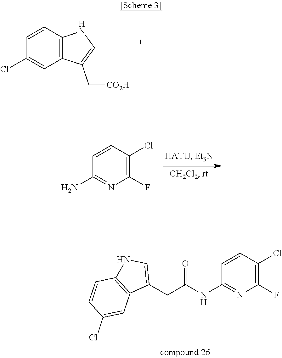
C12=C(C=CC(Cl)=C1)NC=C2C[CO2H].C1(F)=C(Cl)C=CC(N)=N1.C1(F)=C(Cl)C=CC(NC(CC2=CNC3=C2C=C(Cl)C=C3)=O)=N1
